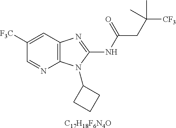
[C17H18F6N4O].C1([F3C])=CC2=C(N=C1)N(C1CCC1)C(NC(CC([CF3])(C)C)=O)=N2
